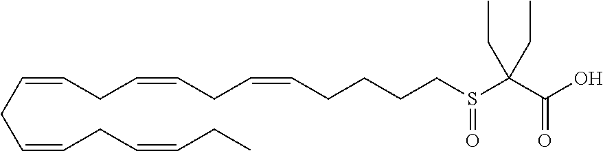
C(=CCC=CCC=CCC)CC=CCC=CCCCCS(C(C(O)=O)(CC)CC)=O
